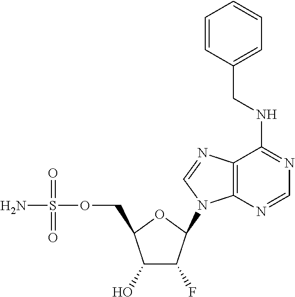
C1(O)C(F)C(N2C3=C(C(NCC4=CC=CC=C4)=NC=N3)N=C2)OC1COS(N)(=O)=O
